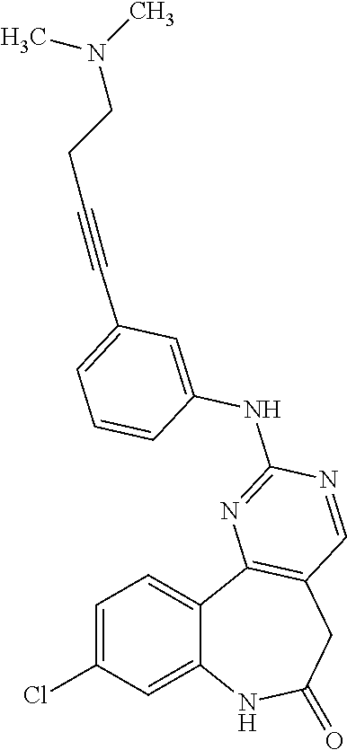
C12=CC(Cl)=CC=C1C1=C(CC(=O)N2)C=NC(NC2=CC(C#CCCN(C)C)=CC=C2)=N1
